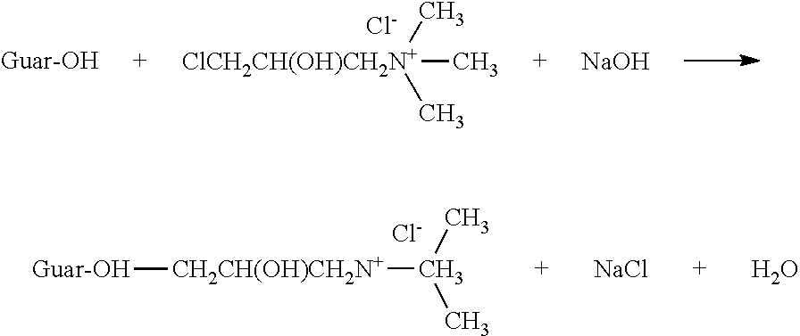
[ClCH2CH(OH)CH2N+](C)(C)C.[Cl-].[NaOH].C(C)(C)[CH2CH(OH)CH2N+][Guar-OH].[Cl-].[NaCl].O
